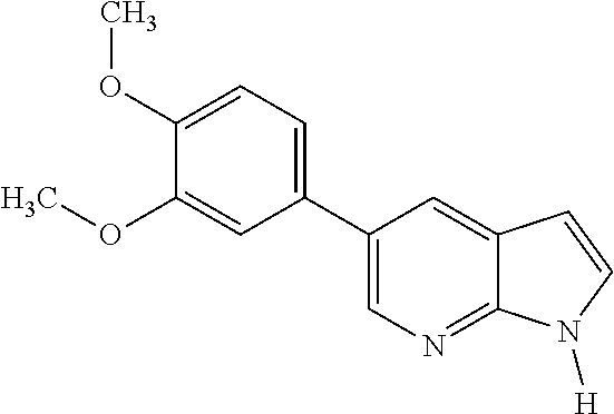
C1(C2=CN=C3C(=C2)C=CN3[H])=CC=C(OC)C(OC)=C1
